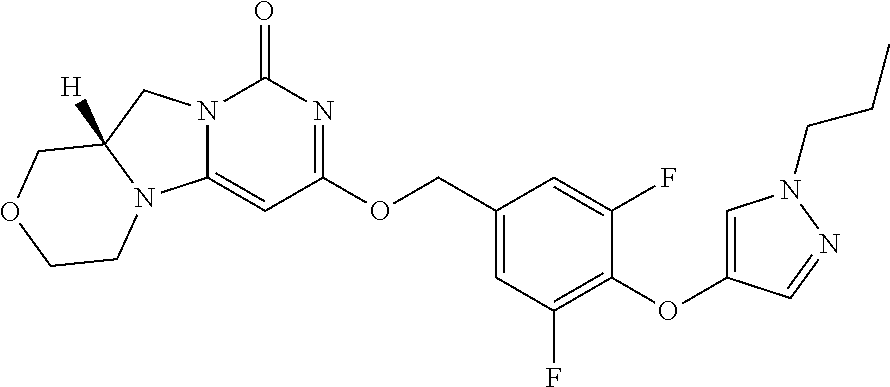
C1=C(COC2=NC(=O)N3C(=C2)N2CCOCC2([H])C3)C=C(F)C(OC2=CN(CCC)N=C2)=C1F
